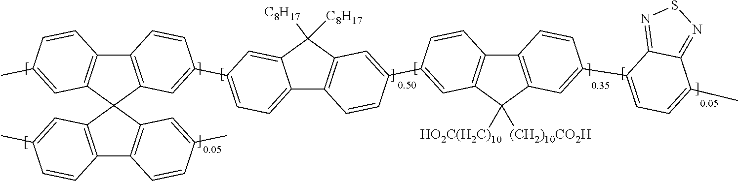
C12=C(C3(C4=C1C=CC(C)=C4)C1=C(C4=C3C=C(C)C=C4)C=CC(C)=C1)C=C(C1=CC=C3C4=C(C([C8H17])([C8H17])C3=C1)C=C(C1=CC3=C(C=C1)C1=C(C3([HO2C(H2C)10])[(CH2)10CO2H])C=C(C3=CC=C(C)C5=NSN=C35)C=C1)C=C4)C=C2
